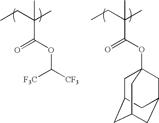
CCC(C)(C(OC([CF3])[F3C])=O)C.CCC(C)(C(OC12CC3CC(CC(C1)C3)C2)=O)C
